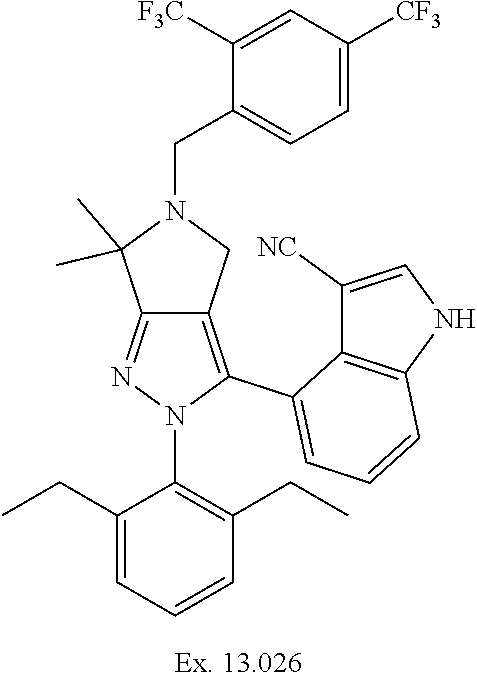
C12=NN(C3=C(CC)C=CC=C3CC)C(C3=CC=CC4=C3C([NC])=CN4)=C1CN(CC1=CC=C([CF3])C=C1[F3C])C2(C)C
